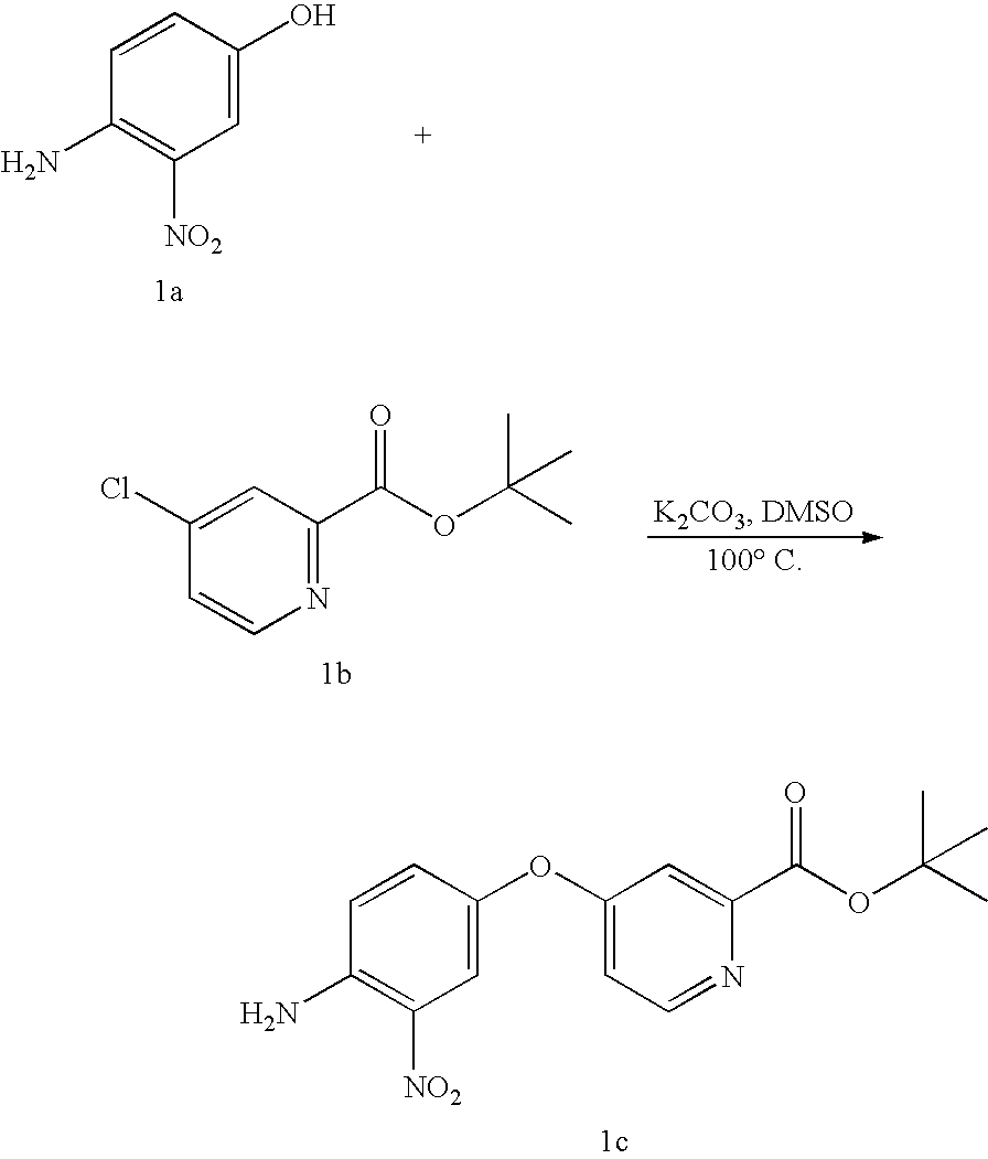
C1=C(O)C=CC(N)=C1[NO2].N1=C(C(OC(C)(C)C)=O)C=C(Cl)C=C1.N1=CC=C(OC2=CC([NO2])=C(N)C=C2)C=C1C(OC(C)(C)C)=O
